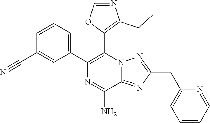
C1=CC=C(C2=C(C3=C(CC)N=CO3)N3C(=NC(CC4=CC=CC=N4)=N3)C(N)=N2)C=C1C#N
